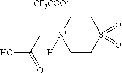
C1CS(=O)(=O)CC[N+]1(CC(O)=O)[H].[CF3COO-]
